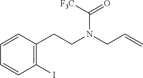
C1=CC(I)=C(CCN(CC=C)C(=O)[F3C])C=C1
